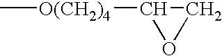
C[O(CH2)4]C1CO1
